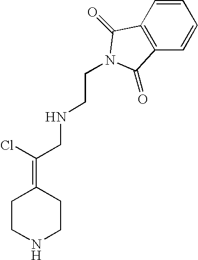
C1CNCCC1=C(Cl)CNCCN1C(=O)C2=C(C=CC=C2)C1=O
